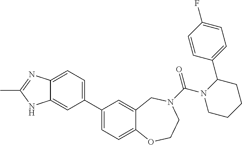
C1(C2=CC=C3C(=C2)NC(C)=N3)=CC=C2C(=C1)CN(C(N1CCCCC1C1=CC=C(F)C=C1)=O)CCO2
